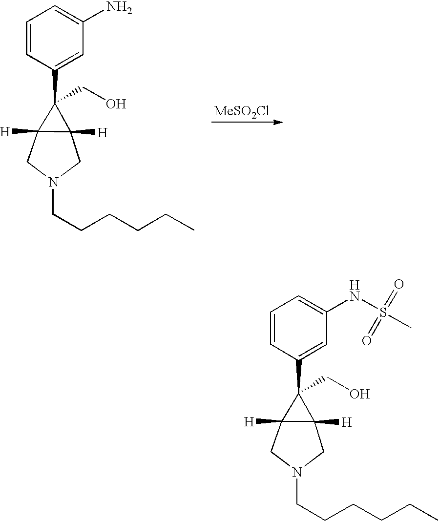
C1=CC(C2(CO)C3([H])C2([H])CN(CCCCCC)C3)=CC(N)=C1.C1=CC(C2(CO)C3([H])C2([H])CN(CCCCCC)C3)=CC(NS(C)(=O)=O)=C1
